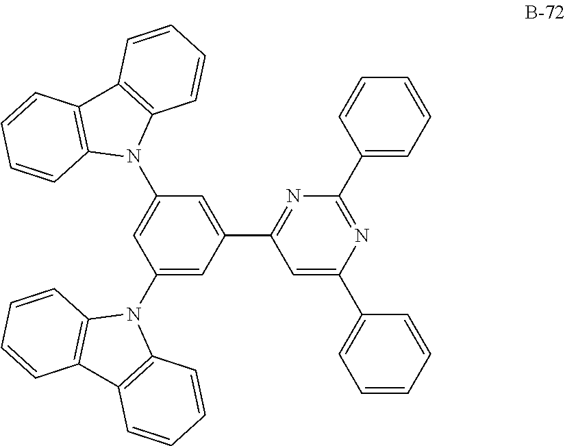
C1(N2C3=C(C4=C2C=CC=C4)C=CC=C3)=CC(C2=NC(C3=CC=CC=C3)=NC(C3=CC=CC=C3)=C2)=CC(N2C3=C(C4=C2C=CC=C4)C=CC=C3)=C1
